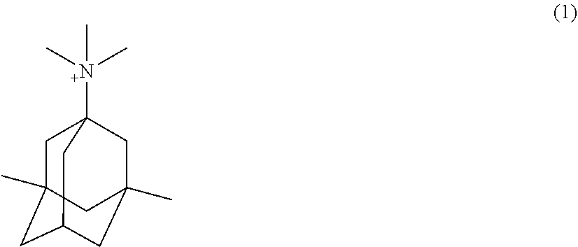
C1C2(C)CC3CC(C)(CC1([N+](C)(C)C)C3)C2
